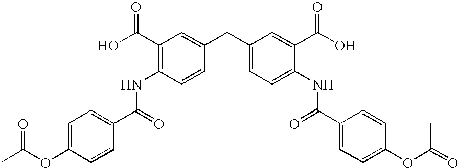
C1=CC(C(NC2=C(C(O)=O)C=C(CC3=CC=C(NC(C4=CC=C(OC(=O)C)C=C4)=O)C(C(O)=O)=C3)C=C2)=O)=CC=C1OC(C)=O
